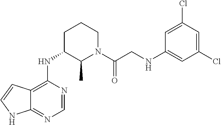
C1C(NC2=C3C(=NC=N2)NC=C3)C(C)N(C(CNC2=CC(Cl)=CC(Cl)=C2)=O)CC1
